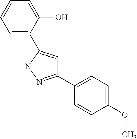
C1(C2=NNC(C3=CC=CC=C3O)=C2)=CC=C(OC)C=C1
